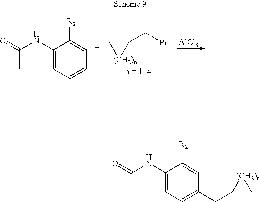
O=C(NC1=CC=CC=C1[R2])C.[(CH2)n]1C(CBr)C1.[AlCl3].O=C(NC1=CC=C(CC2C[(CH2)n]2)C=C1[R2])C
